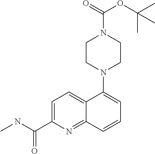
C1CN(C2=CC=CC3=NC(C(NC)=O)=CC=C23)CCN1C(=O)OC(C)(C)C
